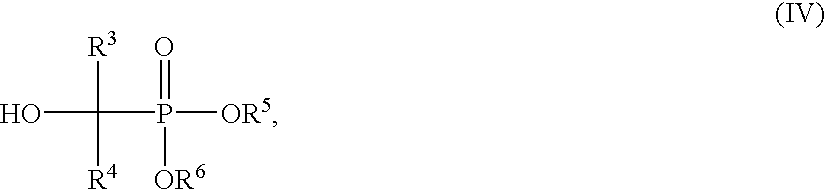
C(P([OR5])(=O)[OR6])(O)([R3])[R4]
